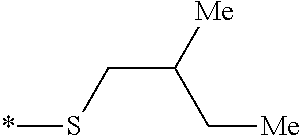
*SCC([Me])C[Me]
